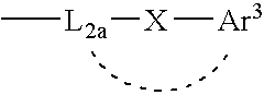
C[L2a][X][Ar3]
